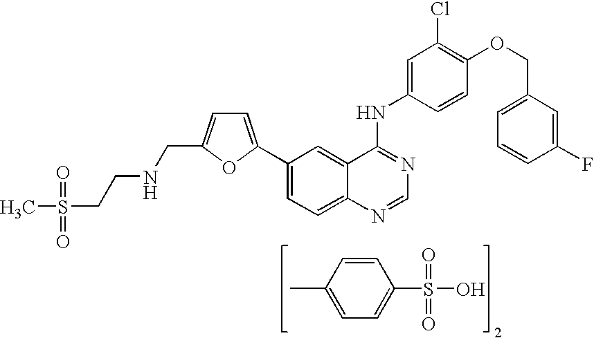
C1(C2=CC=C(CNCCS(C)(=O)=O)O2)=CC=C2C(=C1)C(NC1=CC(Cl)=C(OCC3=CC=CC(F)=C3)C=C1)=NC=N2.CC1=CC=C(S(O)(=O)=O)C=C1
